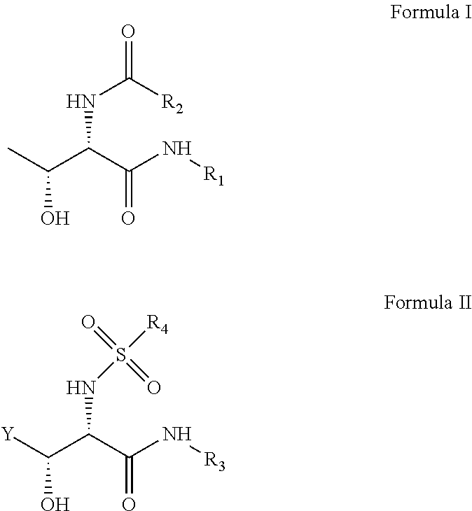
CC(C(C(N[R1])=O)NC([R2])=O)O.[Y]C(C(C(N[R3])=O)NS([R4])(=O)=O)O
